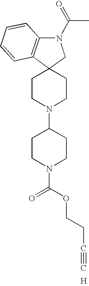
N1(C(=O)C)C2=C(C3(C1)CCN(C1CCN(C(OCCC#C)=O)CC1)CC3)C=CC=C2.[H]
